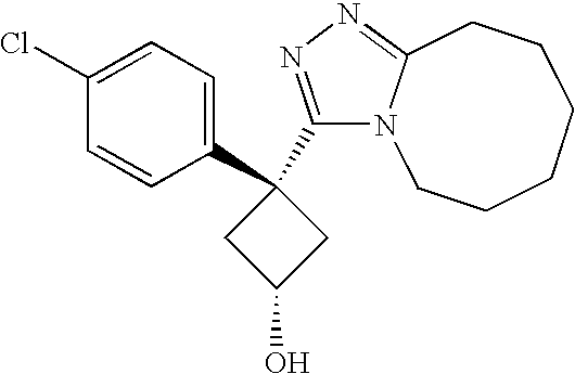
C1(C2(C3=CC=C(Cl)C=C3)CC(O)C2)=NN=C2N1CCCCCC2
